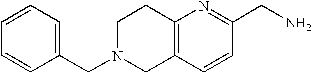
C1N(CC2=CC=CC=C2)CC2=C(C1)N=C(CN)C=C2
